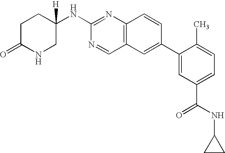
C1C(=O)NCC(NC2=NC3=C(C=N2)C=C(C2=CC(C(NC4CC4)=O)=CC=C2C)C=C3)([H])C1
